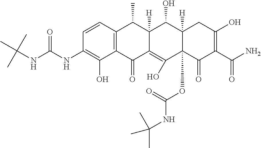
C1=CC2=C(C(O)=C1NC(NC(C)(C)C)=O)C(=O)C1=C(O)C3(OC(NC(C)(C)C)=O)C([H])(C(O)C1([H])C2C)CC(O)=C(C(N)=O)C3=O
